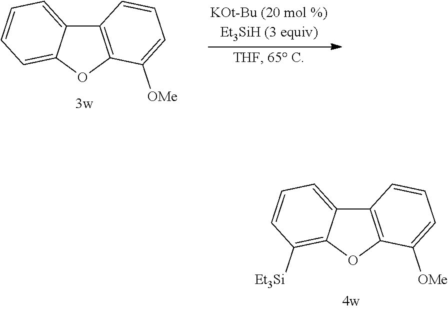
C12=C(OC3=C([Et3Si])C=CC=C13)C([OMe])=CC=C2.C12=C(OC3=CC=CC=C13)C([OMe])=CC=C2
